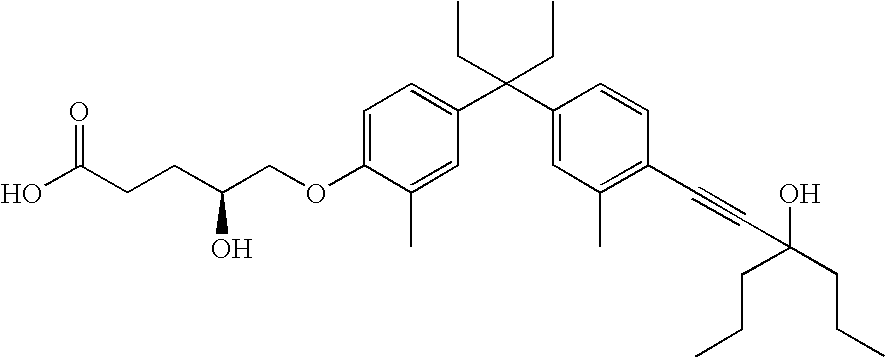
C1=C(OCC(CCC(O)=O)O)C(C)=CC(C(C2=CC(C)=C(C#CC(O)(CCC)CCC)C=C2)(CC)CC)=C1
